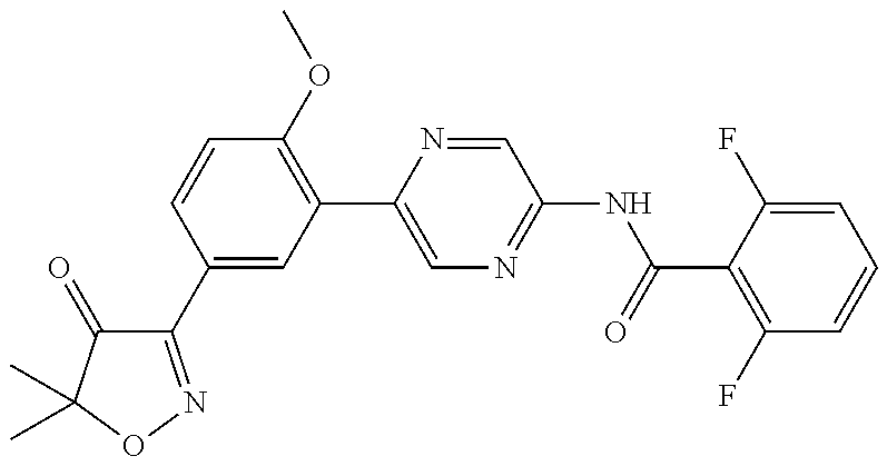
C1(C2=CC(C3=CN=C(NC(=O)C4=C(F)C=CC=C4F)C=N3)=C(OC)C=C2)=NOC(C)(C)C1=O
